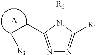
C(C1=NN=C([R1])N1[R2])C[R3]
